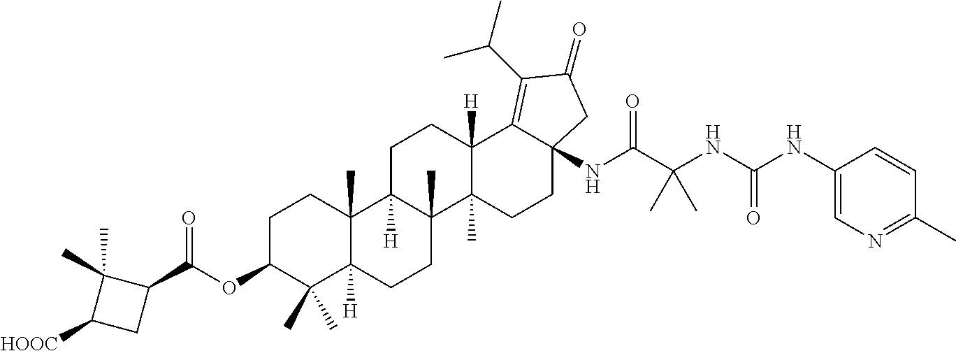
C1C2([H])C(C)(C3(C)C([H])(C1)C1=C(C(C)C)C(=O)CC1(NC(C(NC(NC1=CN=C(C)C=C1)=O)(C)C)=O)CC3)CCC1([H])C2(C)CCC(OC(C2C(C)(C)C([HOOC])C2)=O)C1(C)C
